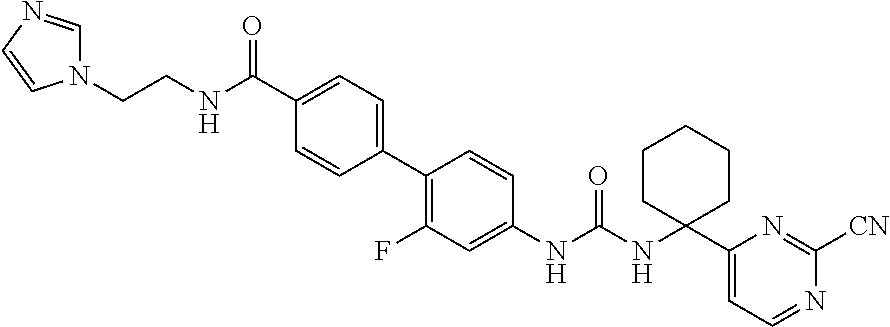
C1(F)=C(C2=CC=C(C(NCCN3C=NC=C3)=O)C=C2)C=CC(NC(NC2(C3=CC=NC([CN])=N3)CCCCC2)=O)=C1
